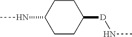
C1CC([D]NC)CCC1NC
